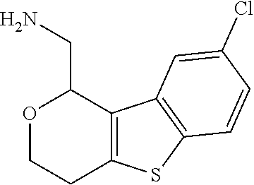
C12=C(C3=C(S1)C=CC(Cl)=C3)C(CN)OCC2
